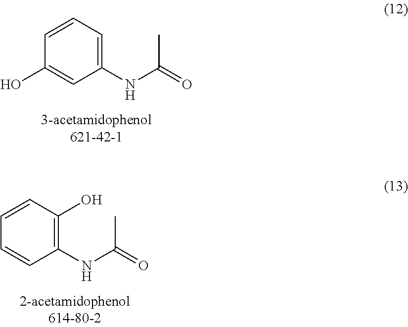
OC1=CC(NC(=O)C)=CC=C1.C1=CC(NC(=O)C)=C(O)C=C1
